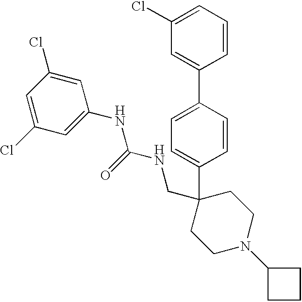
C1=CC(C2=CC(Cl)=CC=C2)=CC=C1C1(CNC(NC2=CC(Cl)=CC(Cl)=C2)=O)CCN(C2CCC2)CC1
